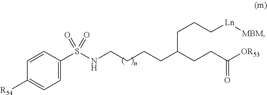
C1=C(S(NCCCCC(CCC[Ln][MBM])CCC([OR53])=O)(=O)=O)C=CC([R54])=C1
